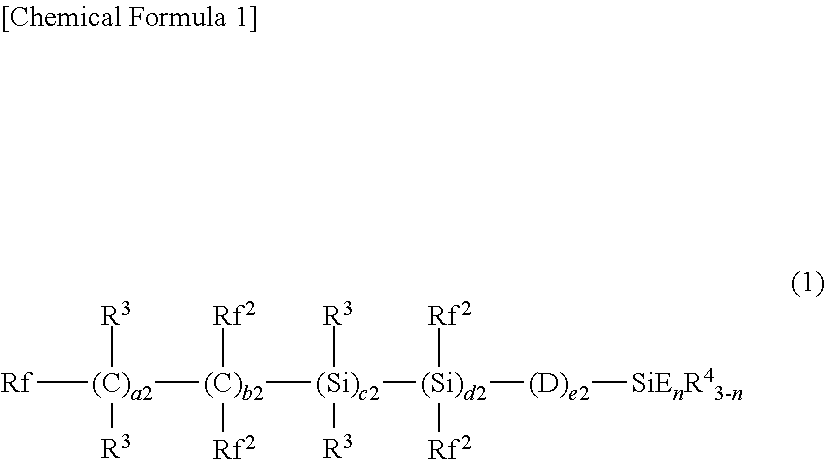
[Rf][(C)a2]([R3])([R3])[(C)b2]([(Si)c2]([R3])([R3])[(Si)d2]([Rf2])([Rf2])[(D)e2][SiEnR43-n])([Rf2])[Rf2]
